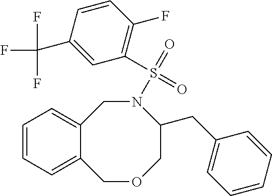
C12=CC=CC=C1COCC(CC1=CC=CC=C1)N(S(=O)(=O)C1=C(F)C=CC(C(F)(F)F)=C1)C2
